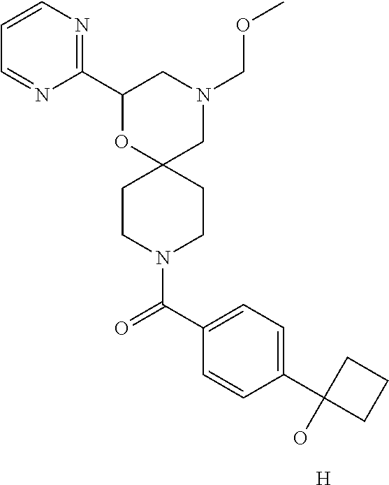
N1(COC)CC2(OC(C3=NC=CC=N3)C1)CCN(C(C1=CC=C(C3(O)CCC3)C=C1)=O)CC2.[H]
